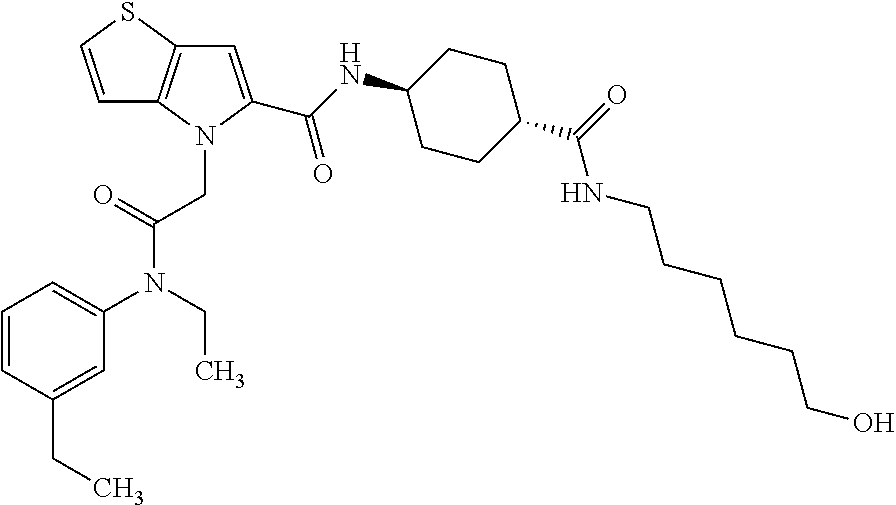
C1=CC(CC)=CC(N(CC)C(=O)CN2C3=C(SC=C3)C=C2C(NC2CCC(C(NCCCCCCO)=O)CC2)=O)=C1
